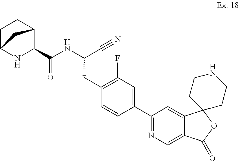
N(C(C#N)CC1=C(F)C=C(C2=NC=C3C(=C2)C2(OC3=O)CCNCC2)C=C1)C(C1C2CCC(N1)C2)=O
